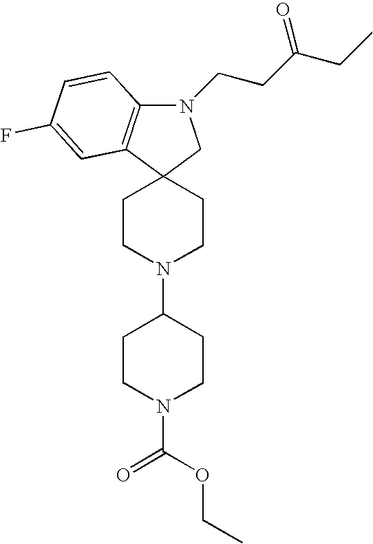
C12(CCN(C3CCN(C(=O)OCC)CC3)CC1)CN(CCC(CC)=O)C1=C2C=C(F)C=C1
